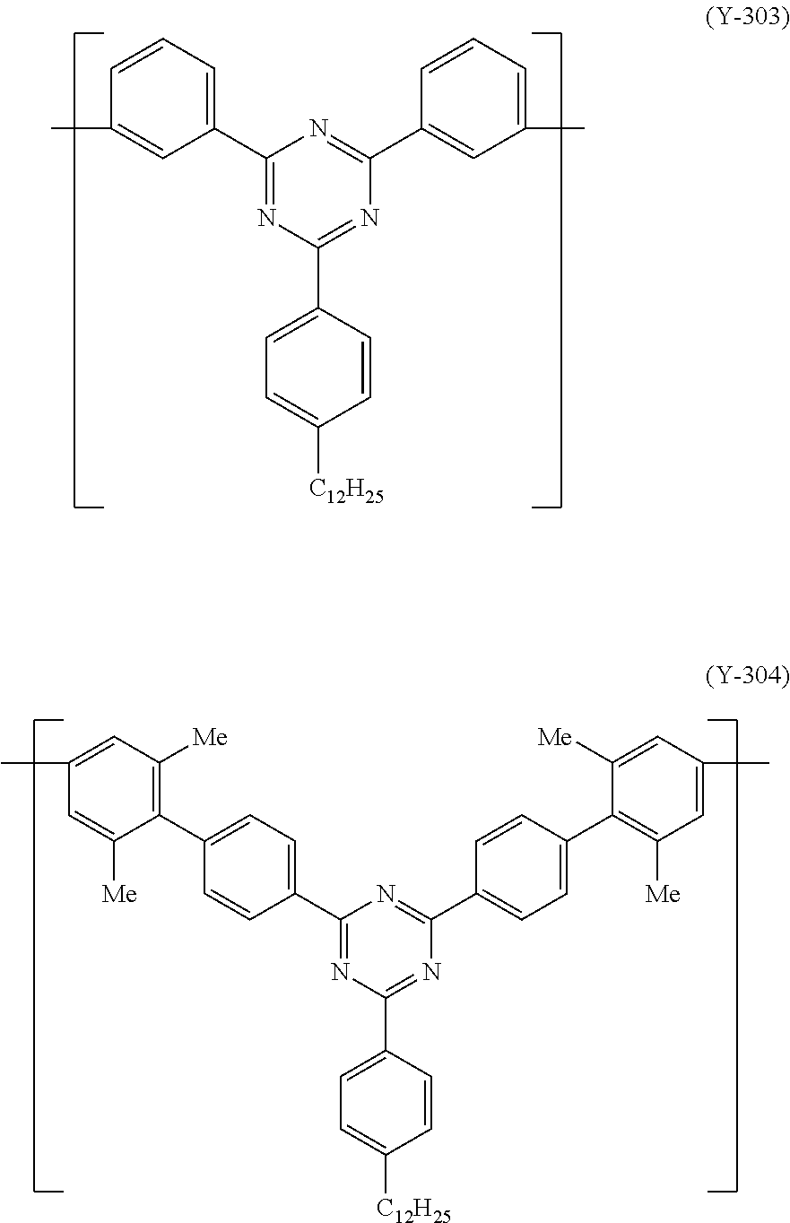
C1(C2=CC=CC(C)=C2)=NC(C2=CC=C([C12H25])C=C2)=NC(C2=CC(C)=CC=C2)=N1.C1(C2=CC=C(C3=C([Me])C=C(C)C=C3[Me])C=C2)=NC(C2=CC=C([C12H25])C=C2)=NC(C2=CC=C(C3=C([Me])C=C(C)C=C3[Me])C=C2)=N1
